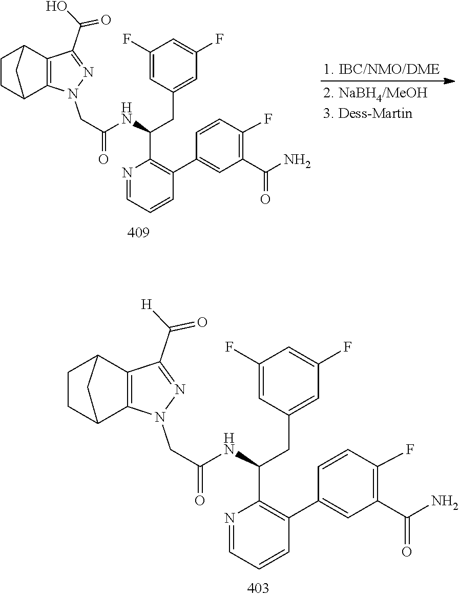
C1CC2C3=C(C1C2)C(C([H])=O)=NN3CC(NC(CC1=CC(F)=CC(F)=C1)C1=C(C2=CC(C(N)=O)=C(F)C=C2)C=CC=N1)=O.C1CC2C3=C(C1C2)C(C(O)=O)=NN3CC(NC(CC1=CC(F)=CC(F)=C1)C1=C(C2=CC(C(N)=O)=C(F)C=C2)C=CC=N1)=O
